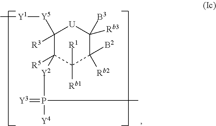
C1([Y5][Y1]C)([R3])C([R5])([Y2]P(=[Y3])([Y4])C)C([Rb1])([R1])C([Rb2])([B2])C([Rb3])([B3])[U]1
